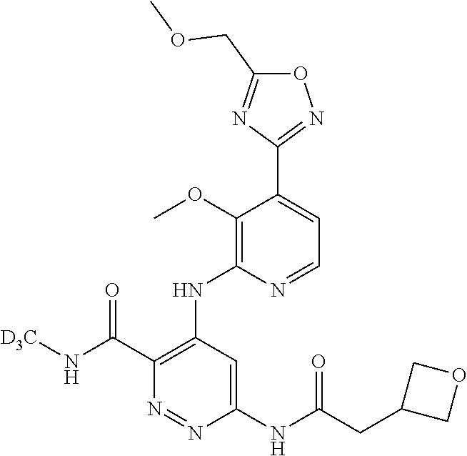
O1C(COC)=NC(C2=CC=NC(NC3=C(C(N[D3C])=O)N=NC(NC(CC4COC4)=O)=C3)=C2OC)=N1
